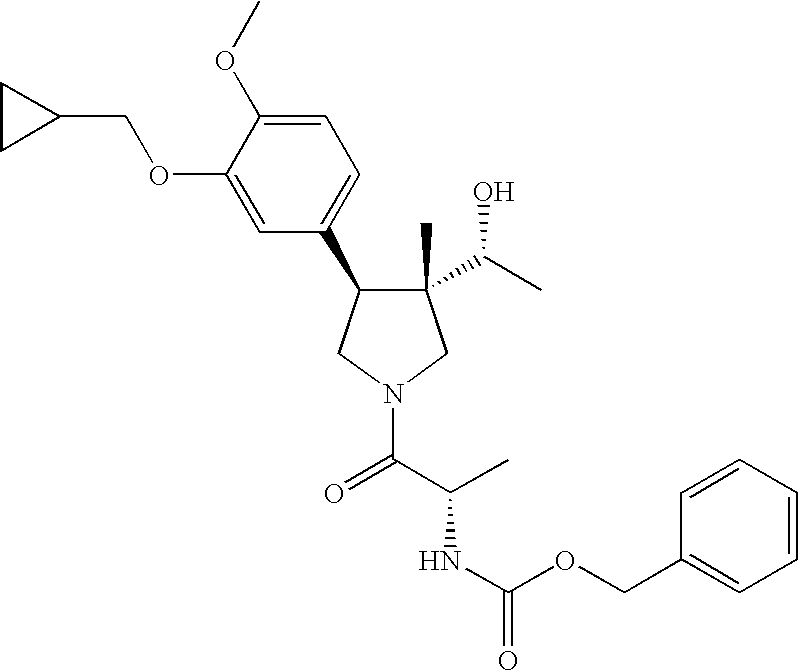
C1(C)(C(C)O)C(C2=CC=C(OC)C(OCC3CC3)=C2)CN(C(C(C)NC(OCC2=CC=CC=C2)=O)=O)C1
